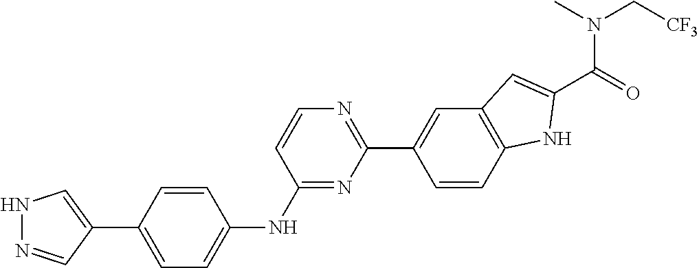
C12=C(C=CC(C3=NC=CC(NC4=CC=C(C5=CNN=C5)C=C4)=N3)=C1)NC(C(=O)N(C)C[CF3])=C2
